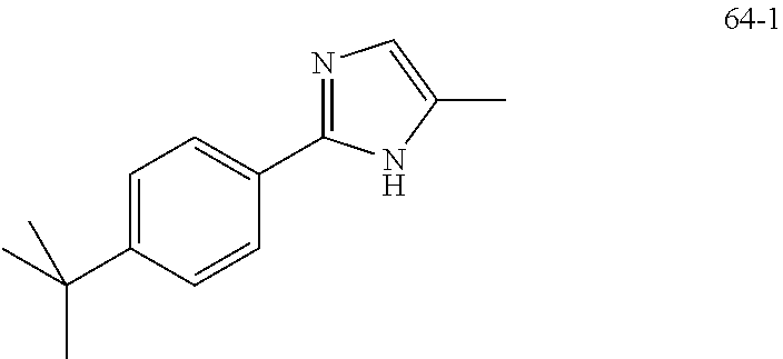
CC(C1=CC=C(C2=NC=C(C)N2)C=C1)(C)C
